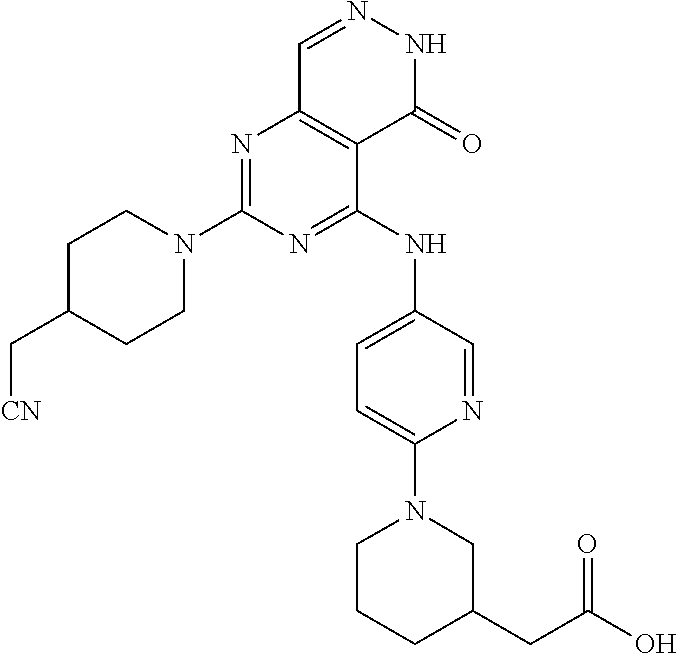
N1=C(N2CCC(C[CN])CC2)N=C(NC2=CC=C(N3CCCC(CC(O)=O)C3)N=C2)C2=C1C=NNC2=O
